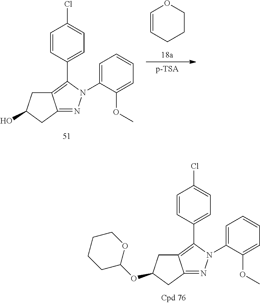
C1(C2=C3C(=NN2C2=CC=CC=C2OC)CC(OC2CCCCO2)C3)=CC=C(Cl)C=C1.C1(C2=C3C(=NN2C2=CC=CC=C2OC)CC(O)C3)=CC=C(Cl)C=C1.C1=CCCCO1
